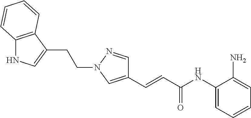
C(=CC(NC1=CC=CC=C1N)=O)C1=CN(CCC2=CNC3=C2C=CC=C3)N=C1
